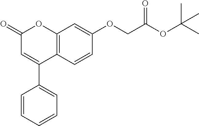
C12=C(C=CC(OCC(OC(C)(C)C)=O)=C1)C(C1=CC=CC=C1)=CC(=O)O2
